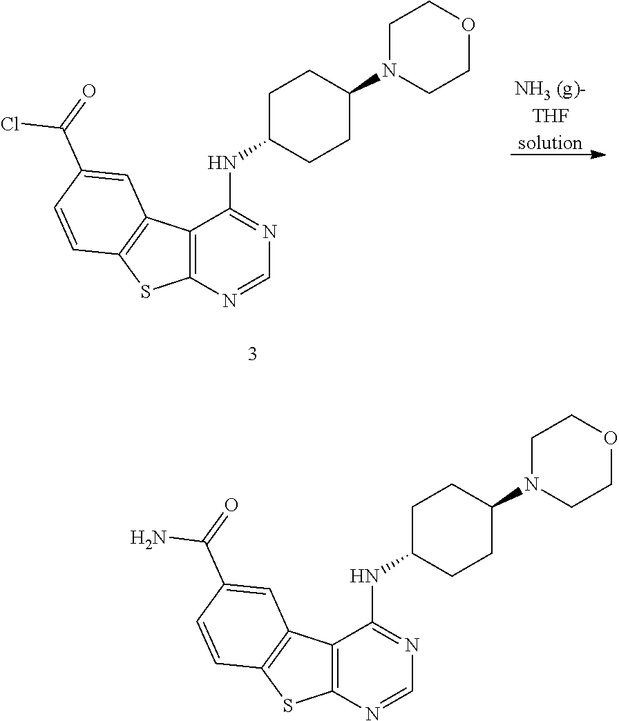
[NH3 (g)-THFsolution].C12=C(N=CN=C1NC1CCC(N3CCOCC3)CC1)SC1=C2C=C(C(Cl)=O)C=C1.C12=C(N=CN=C1NC1CCC(N3CCOCC3)CC1)SC1=C2C=C(C(N)=O)C=C1
